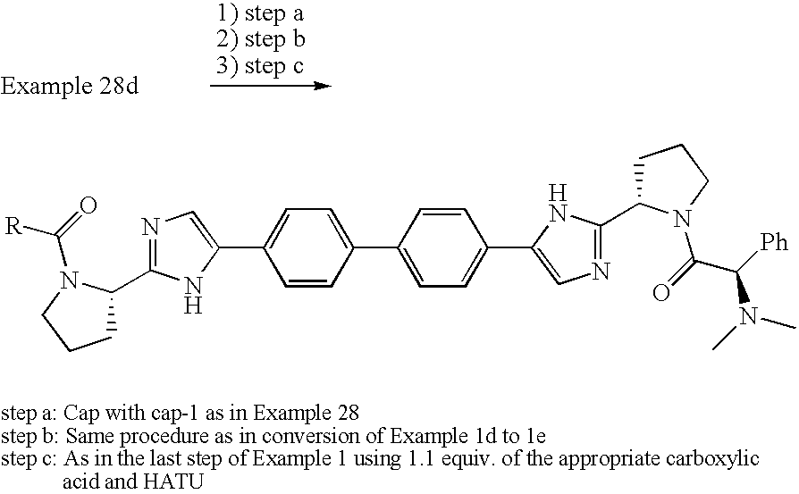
C1C(C2=NC=C(C3=CC=C(C4=CC=C(C5=CN=C(C6CCCN6C(=O)C([Ph])N(C)C)N5)C=C4)C=C3)N2)N(C([R])=O)CC1
